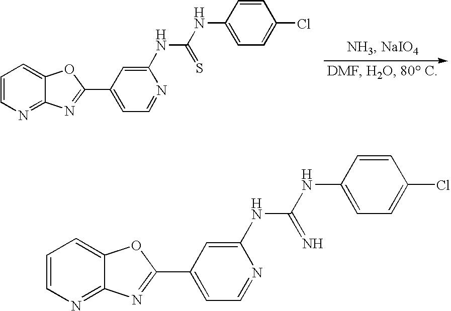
C1=CN=C2C(=C1)OC(C1=CC=NC(NC(NC3=CC=C(Cl)C=C3)=S)=C1)=N2.C1=CN=C2C(=C1)OC(C1=CC=NC(NC(NC3=CC=C(Cl)C=C3)=N)=C1)=N2
